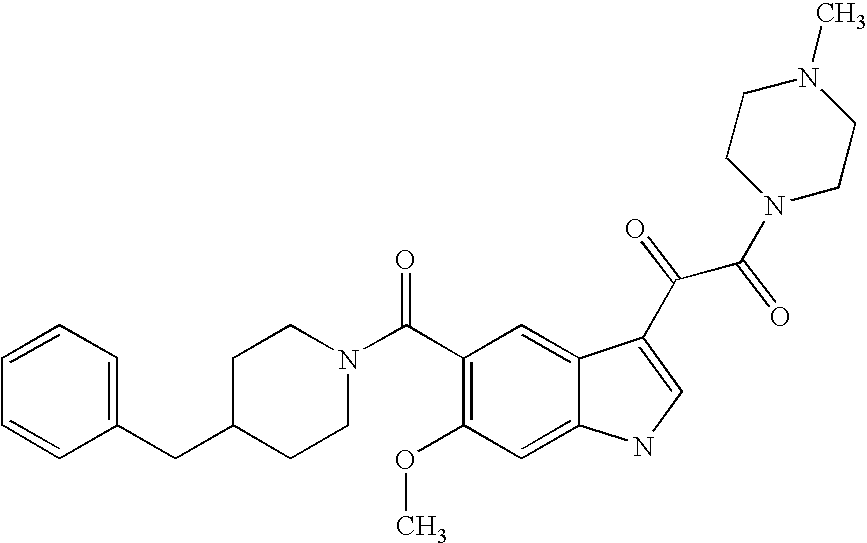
C1=CC=C(CC2CCN(C(C3=C(OC)C=C4C(=C3)C(C(C(N3CCN(C)CC3)=O)=O)=CN4)=O)CC2)C=C1
